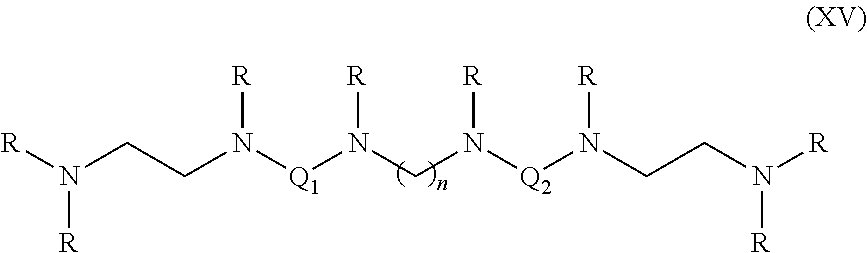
[R]N(CCN([Q1]N(CN([Q2]N(CCN([R])[R])[R])[R])[R])[R])[R]
